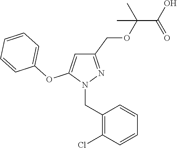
C1(COC(C(O)=O)(C)C)=NN(CC2=C(Cl)C=CC=C2)C(OC2=CC=CC=C2)=C1
